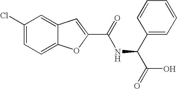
C1(Cl)=CC=C2C(=C1)C=C(C(=O)NC(C(=O)O)C1=CC=CC=C1)O2
